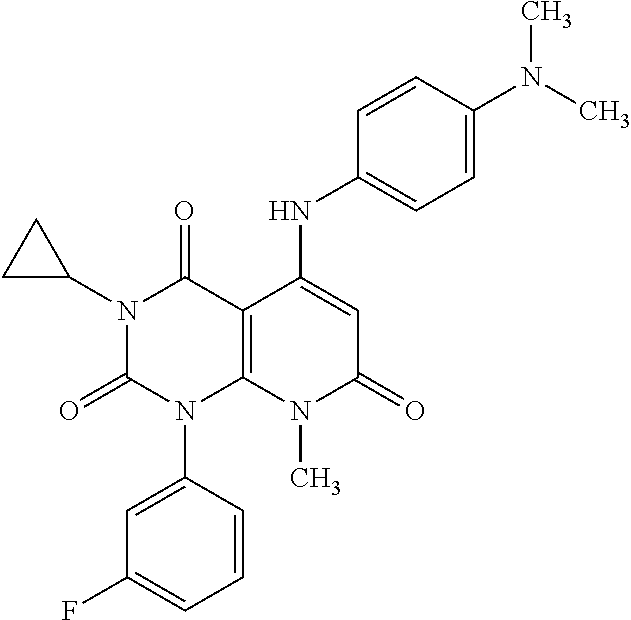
C1=CC(N2C3=C(C(=O)N(C4CC4)C2=O)C(NC2=CC=C(N(C)C)C=C2)=CC(=O)N3C)=CC(F)=C1
